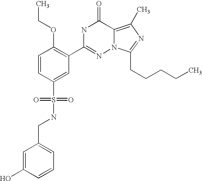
C1=CC(S(NCC2=CC=CC(O)=C2)(=O)=O)=CC(C2=NN3C(=C(C)N=C3CCCCC)C(=O)N2)=C1OCC
